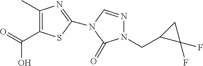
C1(C)=C(C(O)=O)SC(N2C=NN(CC3C(F)(F)C3)C2=O)=N1
